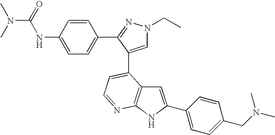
C1(C2=NN(CC)C=C2C2=CC=NC3=C2C=C(C2=CC=C(CN(C)C)C=C2)N3)=CC=C(NC(N(C)C)=O)C=C1
